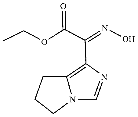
C(C(OCC)=O)(C1=C2N(C=N1)CCC2)=NO
